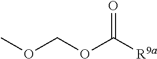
O(COC([R9a])=O)C
